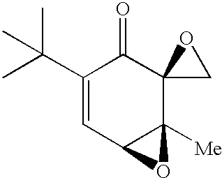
C1(C(C)(C)C)=CC2C([Me])(C3(C1=O)CO3)O2
